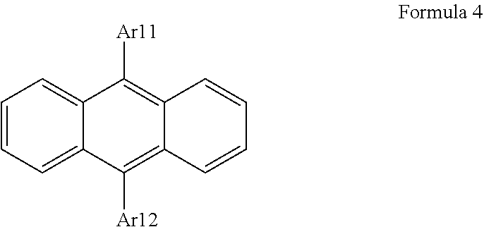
C1=CC=C2C(=C1)C([Ar11])=C1C(=C2[Ar12])C=CC=C1
